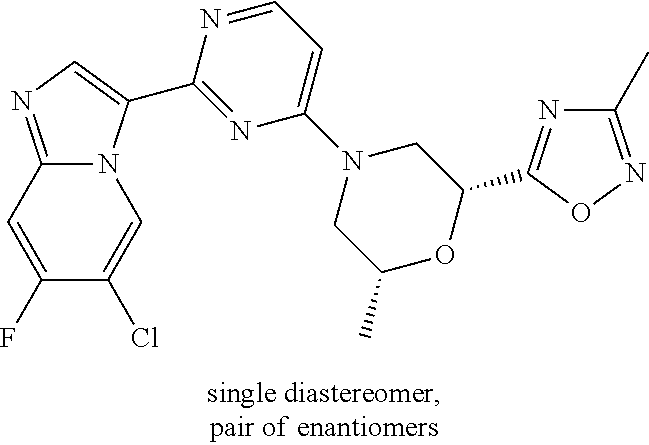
C12=NC=C(C3=NC(N4CC(C)OC(C5=NC(C)=NO5)C4)=CC=N3)N1C=C(Cl)C(F)=C2
